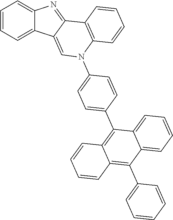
C1=CC=C2C(=C1)N=C1C2=CN(C2=CC=C(C3=C4C(=C(C5=CC=CC=C5)C5=CC=CC=C35)C=CC=C4)C=C2)C2=C1C=CC=C2
